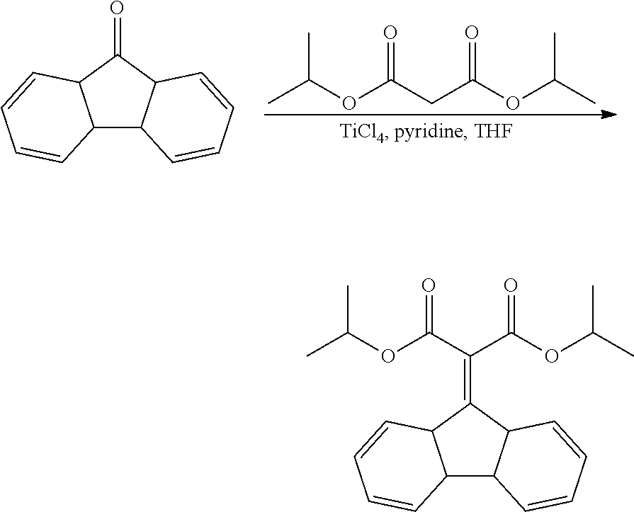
C(OC(CC(OC(C)C)=O)=O)(C)C.C12C3C(C(=O)C1C=CC=C2)C=CC=C3.C12C3C(C(=C(C(OC(C)C)=O)C(OC(C)C)=O)C1C=CC=C2)C=CC=C3
